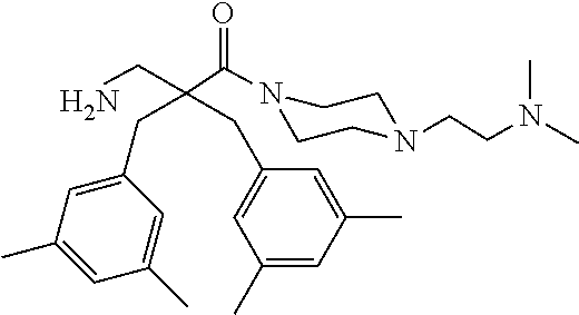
C(C(CN)(CC1=CC(C)=CC(C)=C1)CC1=CC(C)=CC(C)=C1)(=O)N1CCN(CCN(C)C)CC1
